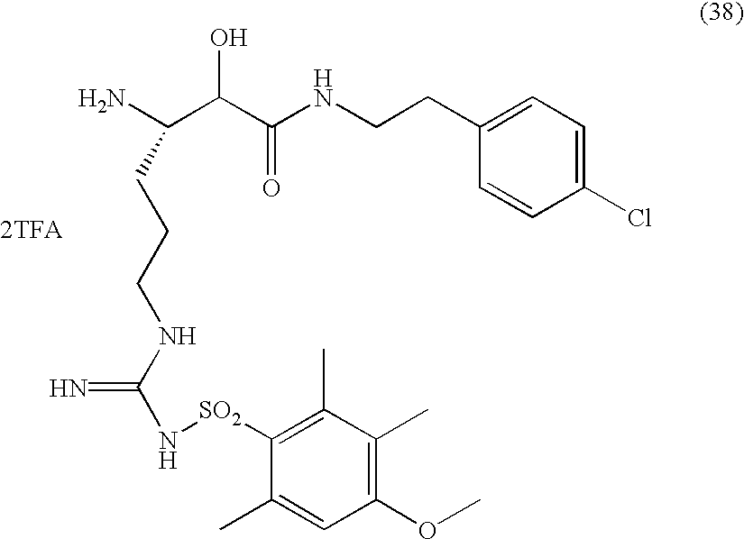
[2TFA].C(CNC(C(C(N)CCCNC(N[SO2]C1=C(C)C(C)=C(OC)C=C1C)=N)O)=O)C1=CC=C(Cl)C=C1
